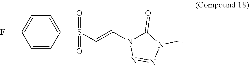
FC1=CC=C(S(=O)(=O)C=CN2C(=O)N(C)N=N2)C=C1
